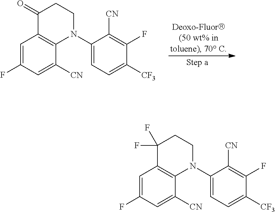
C1=C(F)C=C([CN])C2=C1C(=O)CCN2C1=CC=C([CF3])C(F)=C1[CN].C1=C(F)C=C([CN])C2=C1C(F)(F)CCN2C1=CC=C([CF3])C(F)=C1[CN]
